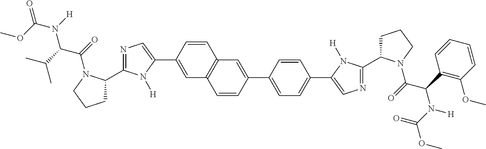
C1=C(C2=CN=C(C3CCCN3C(=O)C(C(C)C)N(C(=O)OC)[H])N2[H])C=CC2=C1C=CC(C1=CC=C(C3=CN=C(C4CCCN4C(=O)C(C4=C(OC)C=CC=C4)N(C(OC)=O)[H])N3[H])C=C1)=C2
